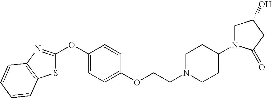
O(C1=CC=C(OCCN2CCC(N3CC(O)CC3=O)CC2)C=C1)C1=NC2=C(S1)C=CC=C2
